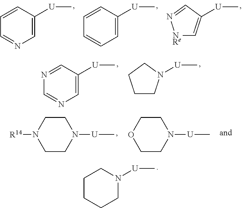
C1=CC([U]C)=CN=C1.C1=CC([U]C)=CC=C1.[U](C)C1=C[NRe]N=C1.C1CCCN([U]C)C1.N1=CC([U]C)=CN=C1.[U](C)N1CCCC1.N1([U]C)CCN([R14])CC1.N1([U]C)CCOCC1
